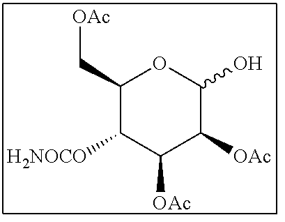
C1(C[OAc])C([H2NOCO])C([OAc])C([OAc])C(O)O1
